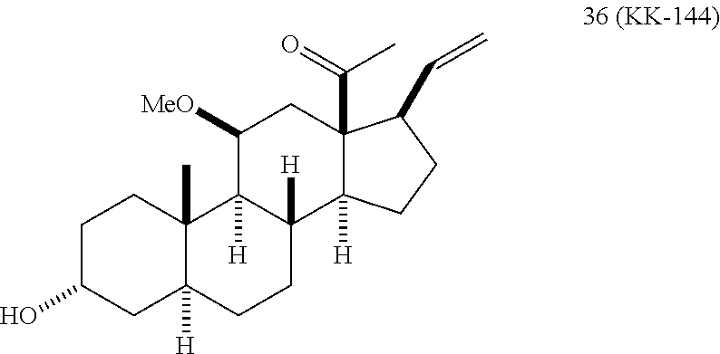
C1C(O)CC2([H])C(C)(C1)C1([H])C([H])(CC2)C2([H])C(C(=O)C)(CC1[MeO])C(C=C)CC2
